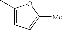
CC1=CC=C([Me])O1
